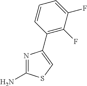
N1=C(N)SC=C1C1=C(F)C(F)=CC=C1
